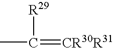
CC(=[CR30R31])[R29]
